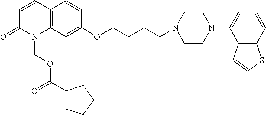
C1=CC2=C(N(COC(=O)C3CCCC3)C1=O)C=C(OCCCCN1CCN(C3=CC=CC4=C3C=CS4)CC1)C=C2
